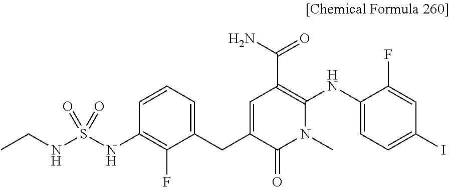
C(NS(NC1=C(F)C(CC2=CC(C(=O)N)=C(NC3=CC=C(I)C=C3F)N(C)C2=O)=CC=C1)(=O)=O)C
